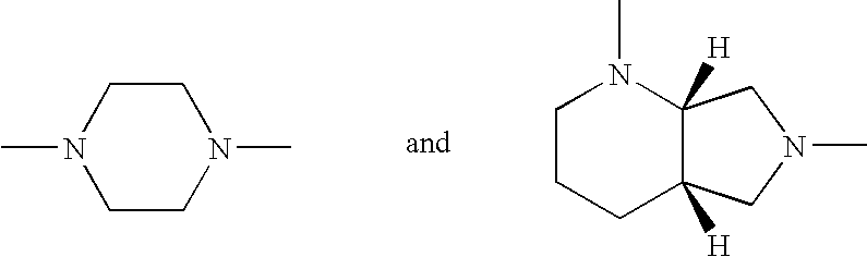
CN1CCN(C)CC1.C1CCC2([H])C([H])(N1C)CN(C)C2
